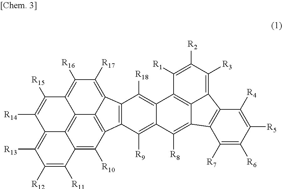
C12=C([R17])C([R16])=C3C4=C5C(=C([R13])C([R12])=C([R11])C5=C([R10])C(=C14)C1=C2C([R18])=C2C(=C1[R9])C([R8])=C1C4=C2C([R1])=C([R2])C([R3])=C4C2=C1C([R7])=C([R6])C([R5])=C2[R4])C([R14])=C3[R15]
